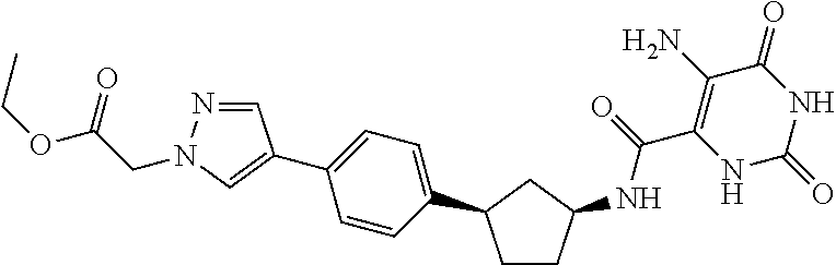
C(C1=C(N)C(=O)NC(=O)N1)(=O)NC1CCC(C2=CC=C(C3=CN(CC(OCC)=O)N=C3)C=C2)C1
